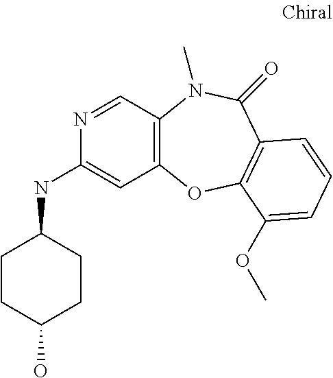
C12=C(C=NC(NC3CCC(O)CC3)=C1)N(C)C(=O)C1=C(O2)C(OC)=CC=C1
